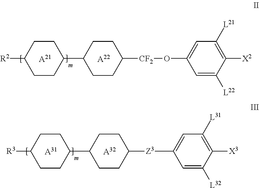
C1CC([R2])CCC1C1CCC([CF2]OC2=CC([L21])=C([X2])C([L22])=C2)CC1.[A21].[A22].[A31].[A32].C1CC([R3])CCC1C1CCC([Z3]C2=CC([L31])=C([X3])C([L32])=C2)CC1
